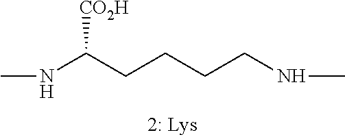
CNC(CCCCNC)[CO2H]
